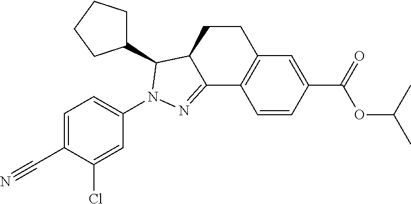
C1CC2C(=NN(C3=CC=C(C#N)C(Cl)=C3)C2C2CCCC2)C2=C1C=C(C(=O)OC(C)C)C=C2
